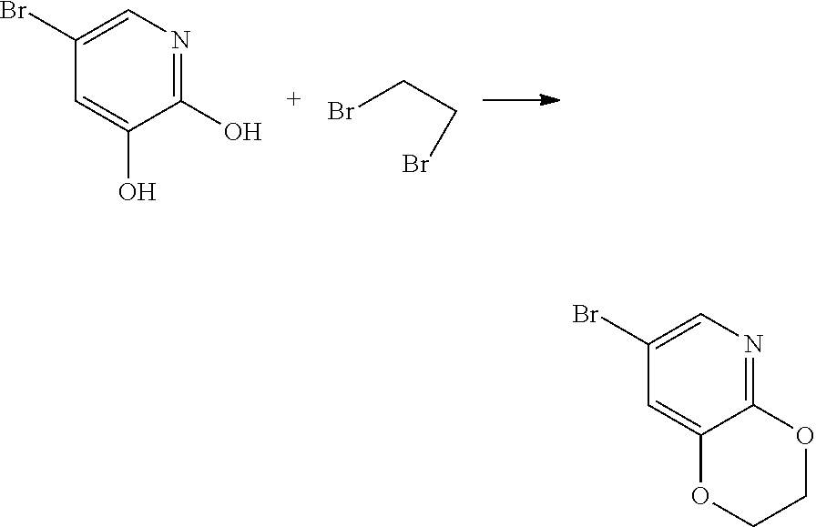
C1(O)=NC=C(Br)C=C1O.BrCCBr.C12=NC=C(Br)C=C1OCCO2
